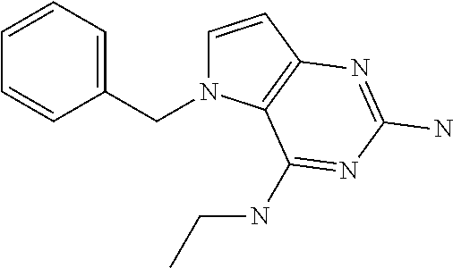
C1=CC2=C(N1CC1=CC=CC=C1)C(NCC)=NC(N)=N2
